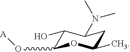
C1(O)C(O[A])OC(C)CC1N(C)C
